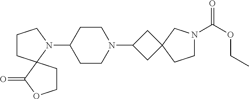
C1CC2(N(C3CCN(C4CC5(C4)CCN(C(OCC)=O)C5)CC3)C1)CCOC2=O
